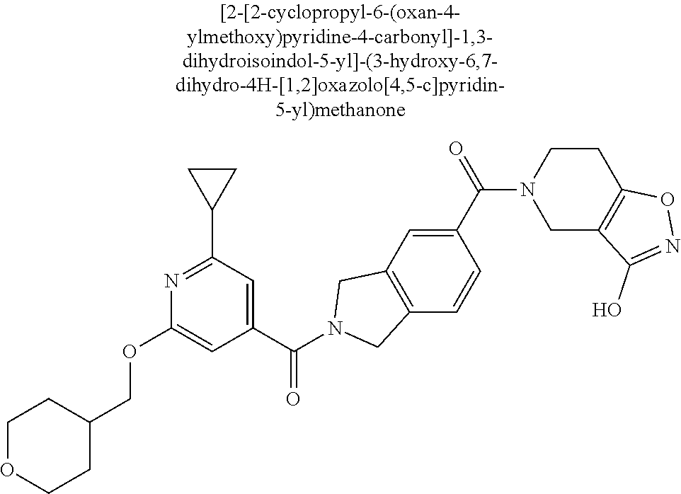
C1OCCC(COC2=CC(C(N3CC4=C(C3)C=C(C(=O)N3CC5=C(CC3)ON=C5O)C=C4)=O)=CC(C3CC3)=N2)C1
